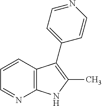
C12=C(C=CC=N1)C(C1=CC=NC=C1)=C(C)N2
